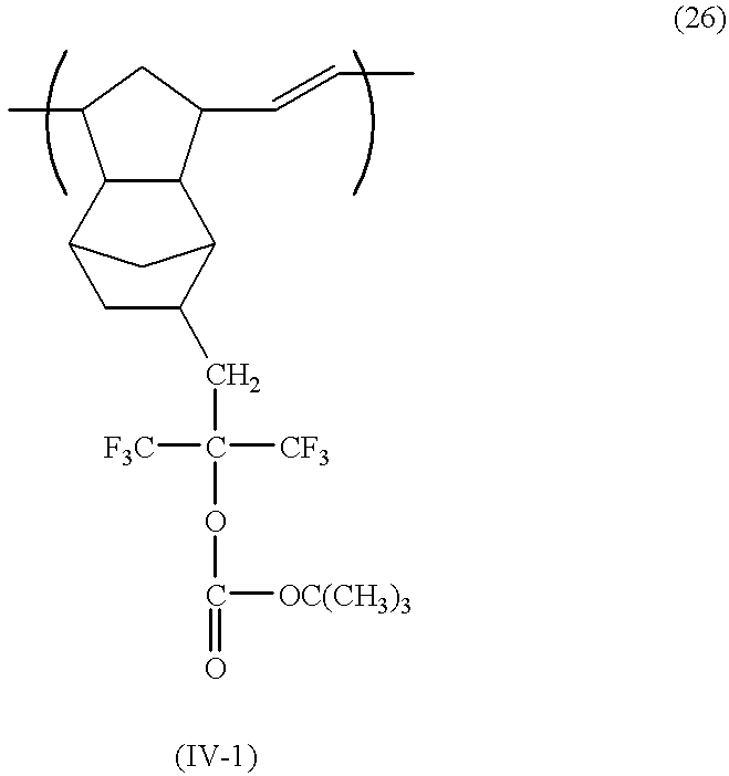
C1C(C)C2C(C1C=CC)C1C(CC([CF3])([F3C])OC([OC(CH3)3])=O)CC2C1
